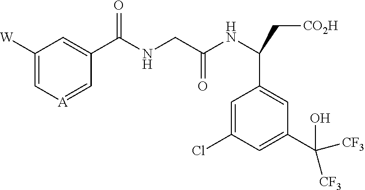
C1([W])=C[A]=CC(C(NCC(NC(C[CO2H])C2=CC(C(O)([CF3])[CF3])=CC(Cl)=C2)=O)=O)=C1
